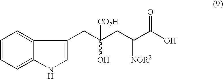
C1=CC=C2C(=C1)C(CC(CC(C(O)=O)=[NOR2])([CO2H])O)=CN2
